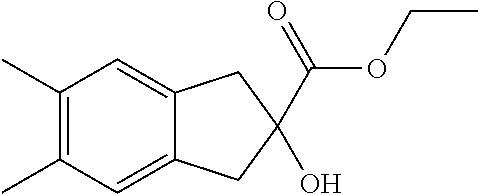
C1(C)=C(C)C=C2C(=C1)CC(C(=O)OCC)(O)C2
